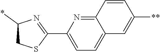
C1(C2=NC(*)CS2)=CC=C2C(=N1)C=CC([**])=C2
